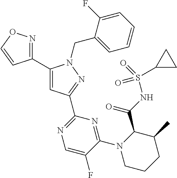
C1(C2=NOC=C2)=CC(C2=NC=C(F)C(N3C(C(NS(=O)(=O)C4CC4)=O)C(C)CCC3)=N2)=NN1CC1=CC=CC=C1F
